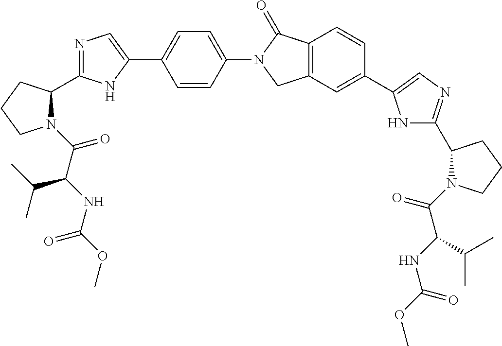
N1(C(=O)C(NC(OC)=O)C(C)C)C(C2=NC=C(C3=CC=C(N4C(=O)C5=C(C4)C=C(C4=CN=C(C6N(C(C(C(C)C)NC(=O)OC)=O)CCC6)N4)C=C5)C=C3)N2)CCC1
